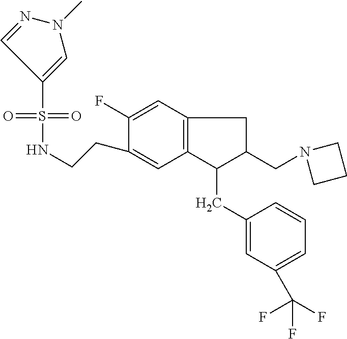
S(=O)(=O)(C1=CN(C)N=C1)NCCC1=CC2=C(C=C1F)CC(CN1CCC1)C2CC1=CC(C(F)(F)F)=CC=C1
